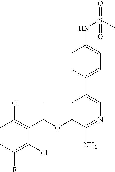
C1=CC(Cl)=C(C(OC2=CC(C3=CC=C(NS(=O)(=O)C)C=C3)=CN=C2N)C)C(Cl)=C1F
